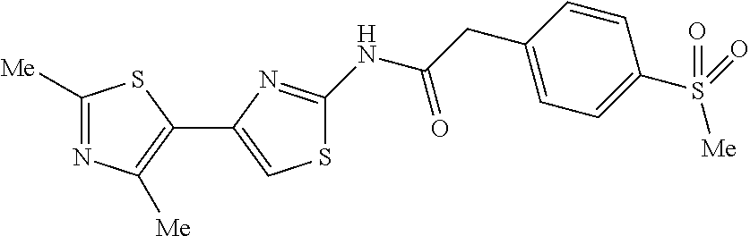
C1([Me])=NC([Me])=C(C2=CSC(NC(CC3=CC=C(S(=O)([Me])=O)C=C3)=O)=N2)S1
